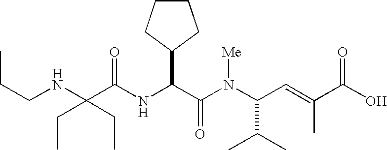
N(C(C(N(C(C(C)C)C=C(C)C(O)=O)[Me])=O)C1CCCC1)C(C(NCCC)(CC)CC)=O
